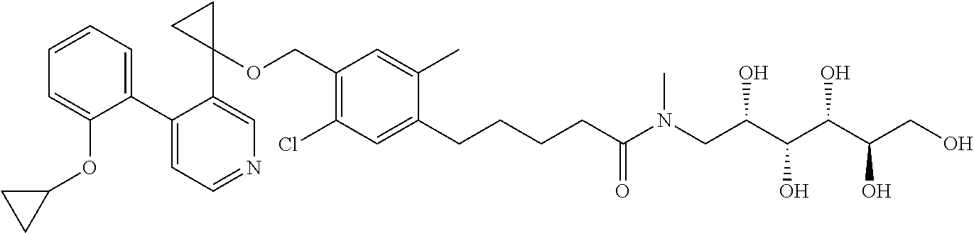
C1(C2=CC=CC=C2OC2CC2)=CC=NC=C1C1(OCC2=C(Cl)C=C(CCCCC(N(CC(C(O)C(O)C(CO)O)O)C)=O)C(C)=C2)CC1
